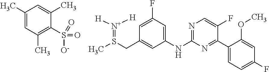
N1=C(NC2=CC(F)=CC(CS(C)=[N+]([H])[H])=C2)N=C(C2=CC=C(F)C=C2OC)C(F)=C1.C1(C)=CC(C)=C(S([O-])(=O)=O)C(C)=C1
